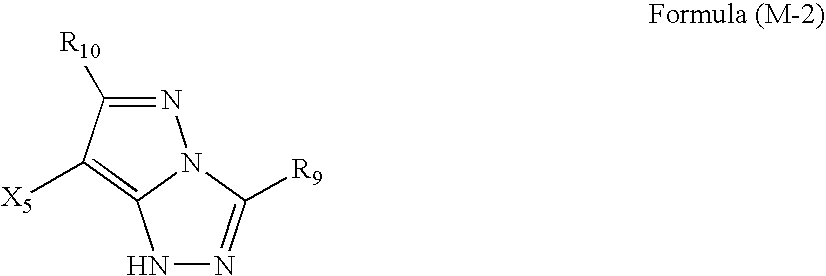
N1=C([R10])C([X5])=C2N1C([R9])=NN2
